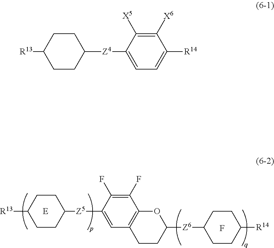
[E].C1CC([R13])CCC1[Z5]C1=CC2=C(C(F)=C1F)OC([Z6]C1CCC([R14])CC1)CC2.F.C1CC([R13])CCC1[Z4]C1=CC=C([R14])C([X6])=C1[X5]
